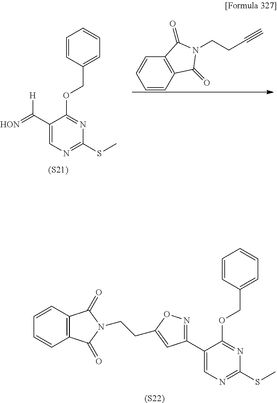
[(S22)].C1=CC(COC2=NC(SC)=NC=C2C2=NOC(CCN3C(=O)C4=C(C=CC=C4)C3=O)=C2)=CC=C1.C1=CC=CC2=C1C(=O)N(CCC#C)C2=O.C1=CC(COC2=NC(SC)=NC=C2C(=[HON])[H])=CC=C1.[(S21)]
